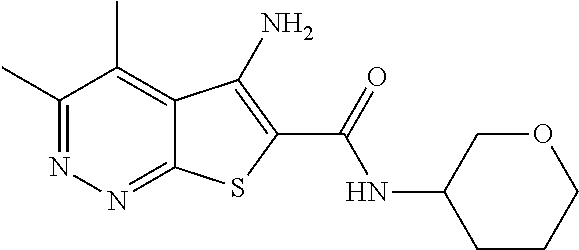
C1(C)=NN=C2C(=C1C)C(N)=C(C(=O)NC1CCCOC1)S2
